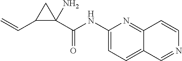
C1(NC(C2(N)CC2C=C)=O)=CC=C2C(=N1)C=CN=C2
